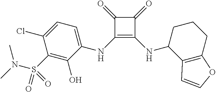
C1(=O)C(=O)C(NC2=CC=C(Cl)C(S(=O)(N(C)C)=O)=C2O)=C1NC1C2=C(CCC1)OC=C2
